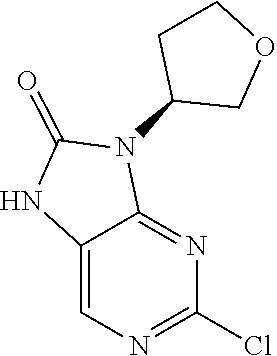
C12=CN=C(Cl)N=C1N(C1CCOC1)C(=O)N2
